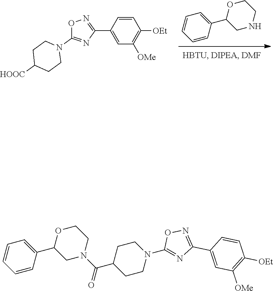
C1=CC(C2=NOC(N3CCC([HOOC])CC3)=N2)=CC([OMe])=C1[OEt].C1=CC=CC(C2CNCCO2)=C1.C1=CC=CC(C2CN(C(=O)C3CCN(C4=NC(C5=CC([OMe])=C([OEt])C=C5)=NO4)CC3)CCO2)=C1
